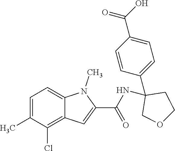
C1=C(C)C(Cl)=C2C(=C1)N(C)C(C(NC1(C3=CC=C(C(=O)O)C=C3)COCC1)=O)=C2
